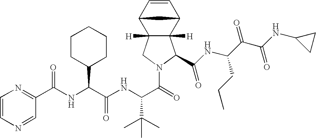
C1=CN=CC(C(NC(C(NC(C(=O)N2C(C(NC(C(C(NC3CC3)=O)=O)CCC)=O)C3([H])C([H])(C2)C2C=CC3C2)C(C)(C)C)=O)C2CCCCC2)=O)=N1
